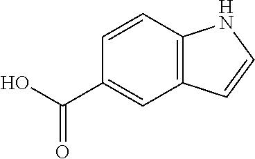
C1=CC2=C(C=C1C(O)=O)C=CN2
